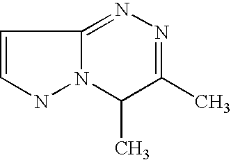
C1=CNN2C1=NN=C(C)C2C
